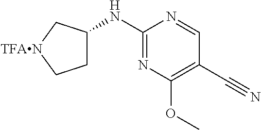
C1C(NC2=NC(OC)=C(C#N)C=N2)C[TFAN]C1
